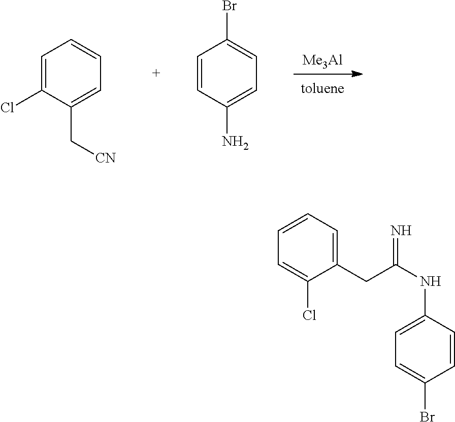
[Me3Al].C1=C(Cl)C(C[CN])=CC=C1.C1=CC(N)=CC=C1Br.C1(CC(NC2=CC=C(Br)C=C2)=N)=CC=CC=C1Cl
